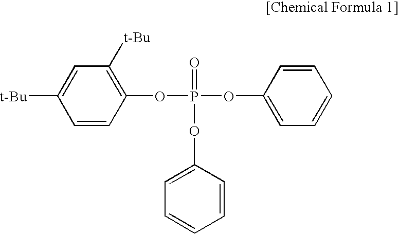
C1=C([t-Bu])C=CC(OP(=O)(OC2=CC=CC=C2)OC2=CC=CC=C2)=C1[t-Bu]
